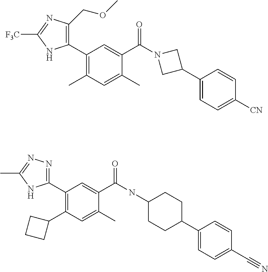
C1(C2=C(COC)N=C([F3C])N2)=C(C)C=C(C)C(C(N2CC(C3=CC=C([CN])C=C3)C2)=O)=C1.C1(C2=NN=C(C)N2)=C(C2CCC2)C=C(C)C(C(=O)NC2CCC(C3=CC=C(C#N)C=C3)CC2)=C1
